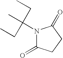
N1(C(C)(CC)CC)C(=O)CCC1=O
